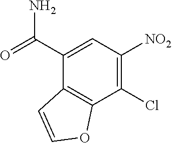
C1(C(=O)N)=CC([NO2])=C(Cl)C2=C1C=CO2
